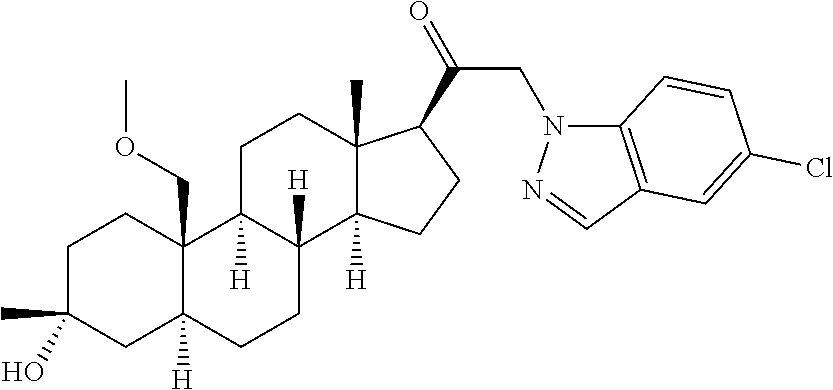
C1C(C)(O)CC2([H])C(COC)(C1)C1([H])C([H])(CC2)C2([H])C(C)(CC1)C(C(=O)CN1C3=C(C=N1)C=C(Cl)C=C3)CC2
